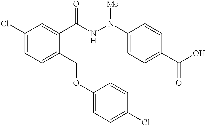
C1(Cl)=CC=C(COC2=CC=C(Cl)C=C2)C(C(NN(C2=CC=C(C(O)=O)C=C2)[Me])=O)=C1
